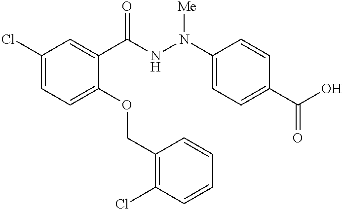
C1(Cl)=CC=C(OCC2=C(Cl)C=CC=C2)C(C(=O)NN(C2=CC=C(C(O)=O)C=C2)[Me])=C1
